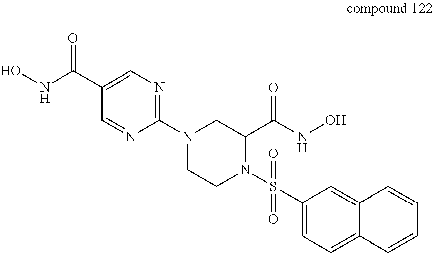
S(C1=CC=C2C(=C1)C=CC=C2)(=O)(=O)N1C(C(NO)=O)CN(C2=NC=C(C(NO)=O)C=N2)CC1
